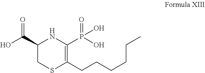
C1(C(O)=O)CSC(CCCCCC)=C(P(O)(=O)O)N1
